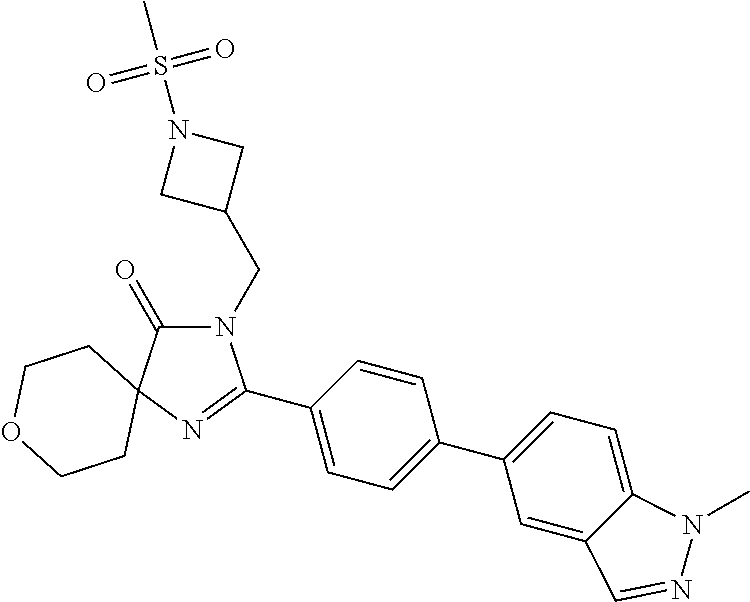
N1(CC2CN(S(C)(=O)=O)C2)C(=O)C2(N=C1C1=CC=C(C3=CC=C4C(=C3)C=NN4C)C=C1)CCOCC2
